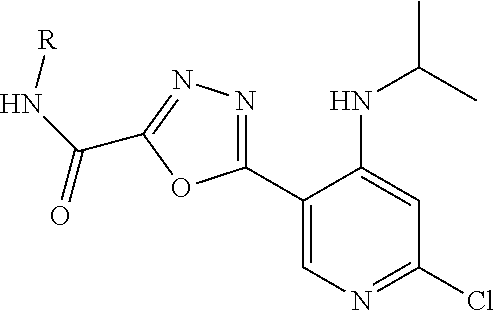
C1(C2=CN=C(Cl)C=C2NC(C)C)=NN=C(C(=O)N[R])O1
